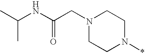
CC(NC(CN1CCN(*)CC1)=O)C
